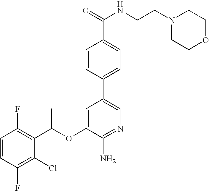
C1=CC(F)=C(C(OC2=CC(C3=CC=C(C(=O)NCCN4CCOCC4)C=C3)=CN=C2N)C)C(Cl)=C1F
